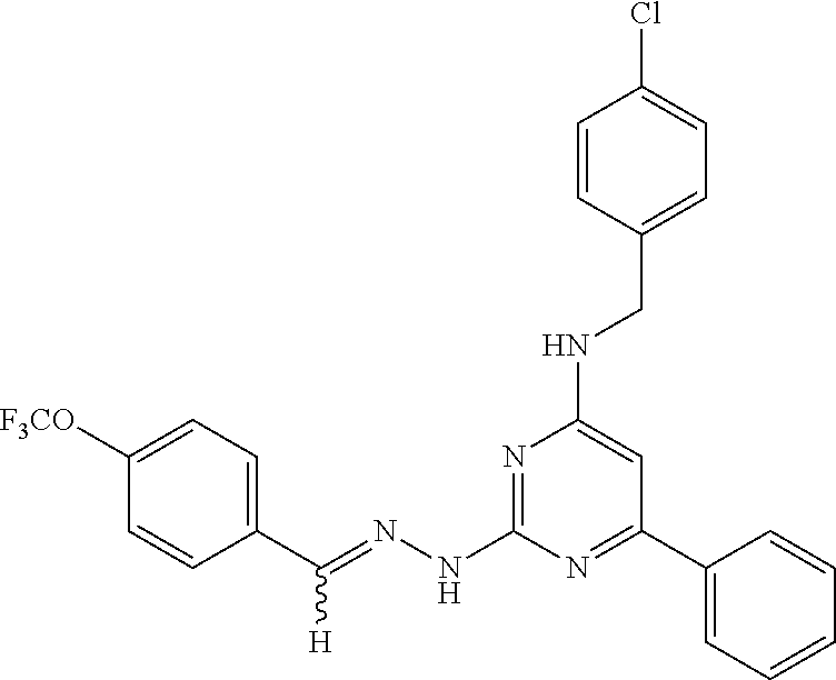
C1(C(=NNC2=NC(NCC3=CC=C(Cl)C=C3)=CC(C3=CC=CC=C3)=N2)[H])=CC=C([F3CO])C=C1
